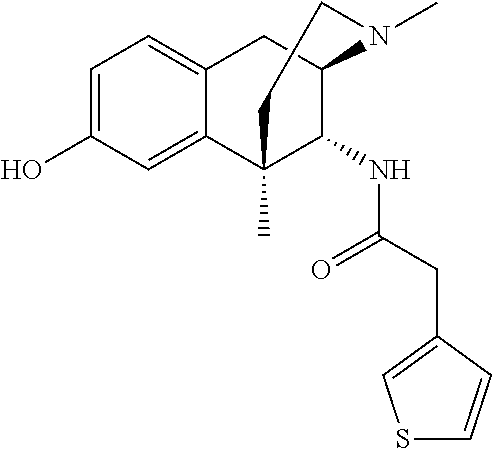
C1=C(O)C=C2C(=C1)CC1C(NC(=O)CC3=CSC=C3)C2(C)CCN1C
